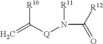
C=C([Q]N([R11])C([R12])=O)[R10]
